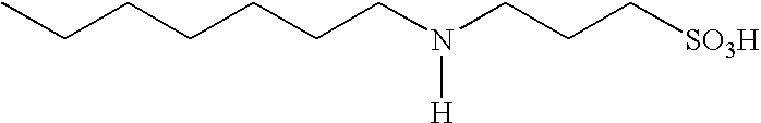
C(CCN(CCC[SO3H])[H])CCCC
